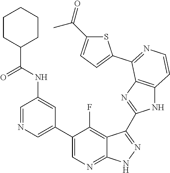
C1=NC=C(C2=CN=C3C(=C2F)C(C2=NC4=C(N2)C=CN=C4C2=CC=C(C(=O)C)S2)=N[N H]3)C=C1NC(C1CCCCC1)=O
